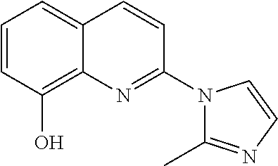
C1=CC(O)=C2C(=C1)C=CC(N1C(C)=NC=C1)=N2
